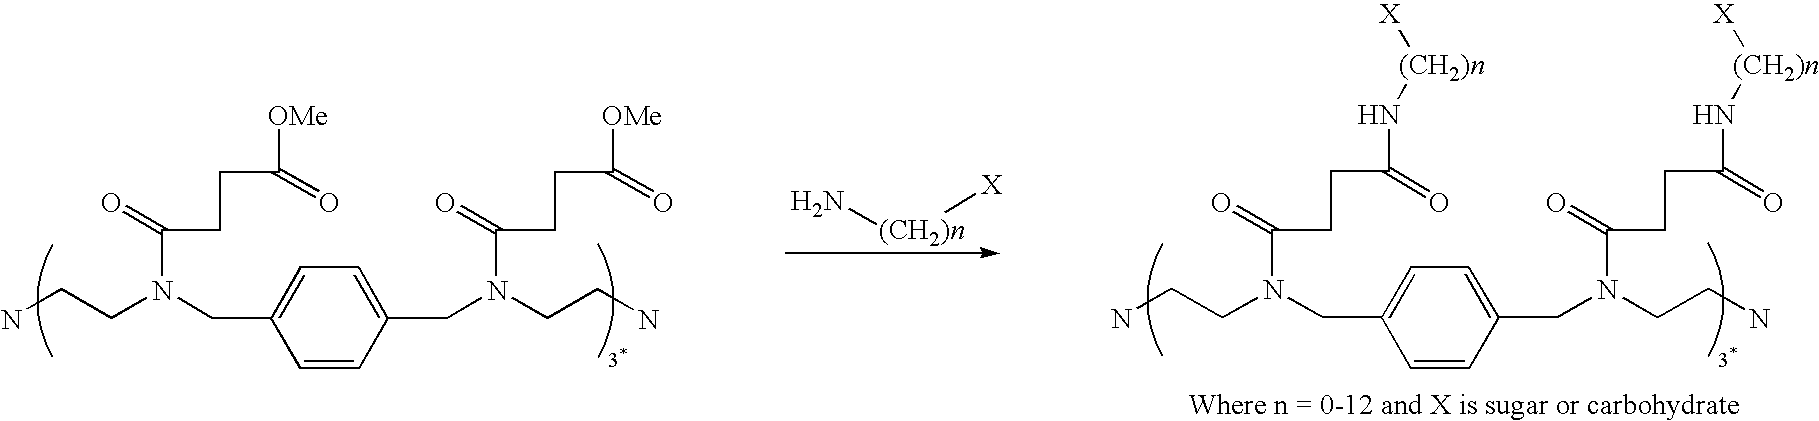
N[(CH2)n][X].NCCN(CC1=CC=C(CN(CCN)C(=O)CCC([OMe])=O)C=C1)C(=O)CCC([OMe])=O.NCCN(CC1=CC=C(CN(CCN)C(=O)CCC(N[(CH2)n][X])=O)C=C1)C(=O)CCC(N[(CH2)n][X])=O
